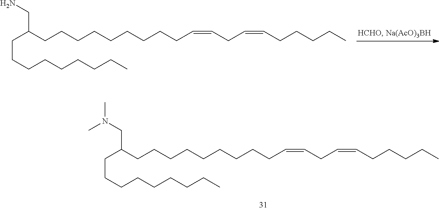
C(C(CCCCCCCCCC=CCC=CCCCCC)CN(C)C)CCCCCCCC.C(C(CCCCCCCCCC=CCC=CCCCCC)CN)CCCCCCCC
